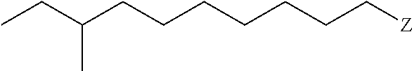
C(CCCCC[Z])CC(CC)C
